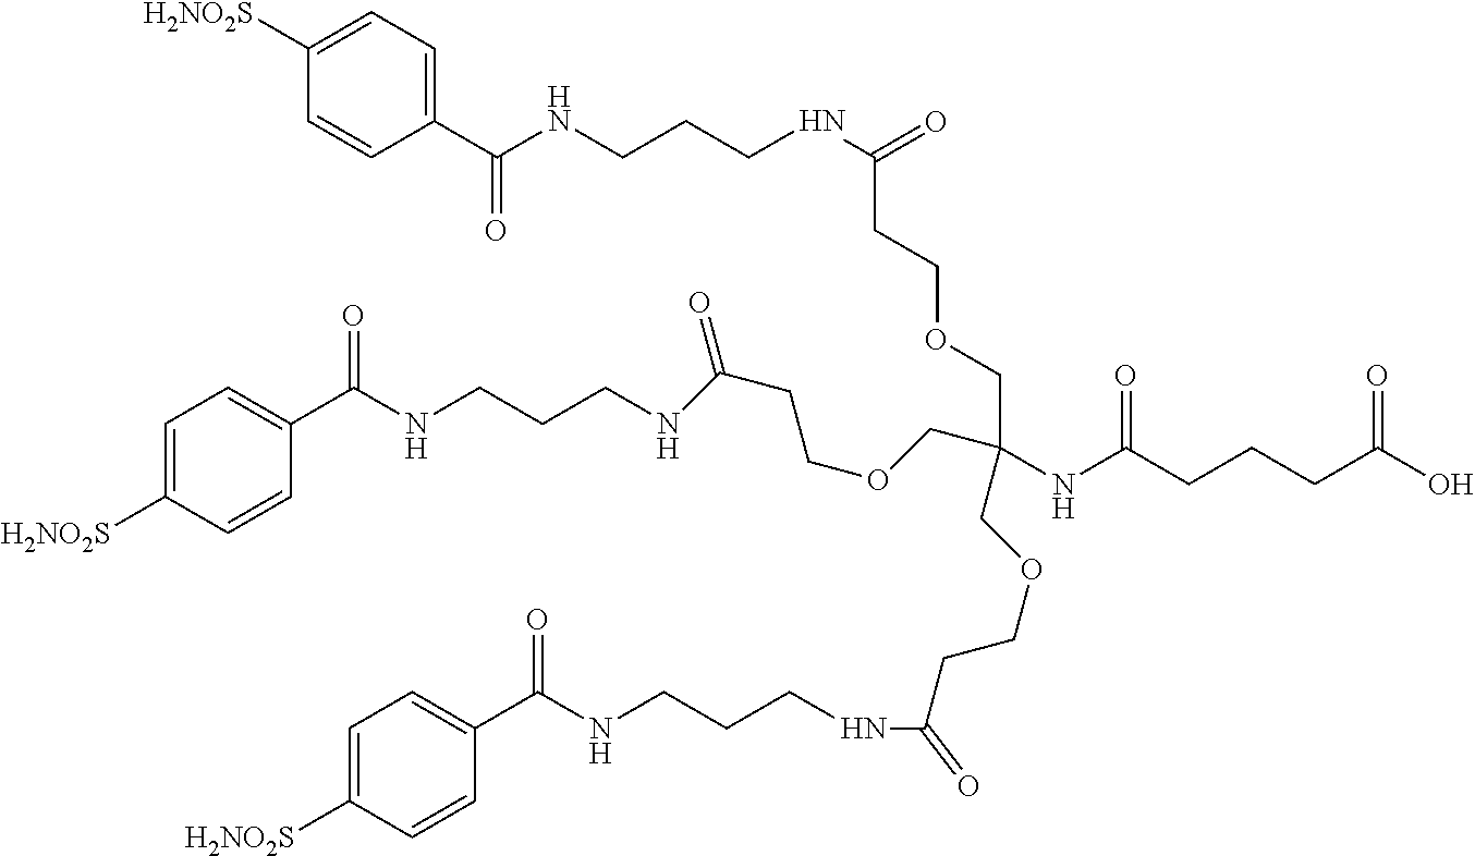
C1([H2NO2S])=CC=C(C(NCCCNC(CCOCC(NC(CCCC(O)=O)=O)(COCCC(NCCCNC(C2=CC=C([H2NO2S])C=C2)=O)=O)COCCC(NCCCNC(C2=CC=C([H2NO2S])C=C2)=O)=O)=O)=O)C=C1
